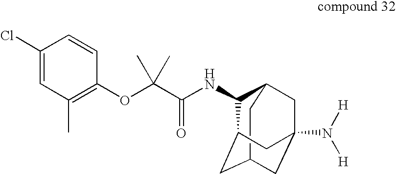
C1(NC(C(OC2=C(C)C=C(Cl)C=C2)(C)C)=O)C2CC3(N([H])[H])CC(CC1C3)C2
